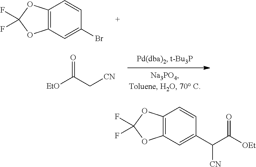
C12=C(C=C(Br)C=C1)OC(F)(F)O2.[EtO]C(C[CN])=O.C12=C(C=C(C(C([OEt])=O)[CN])C=C1)OC(F)(F)O2
